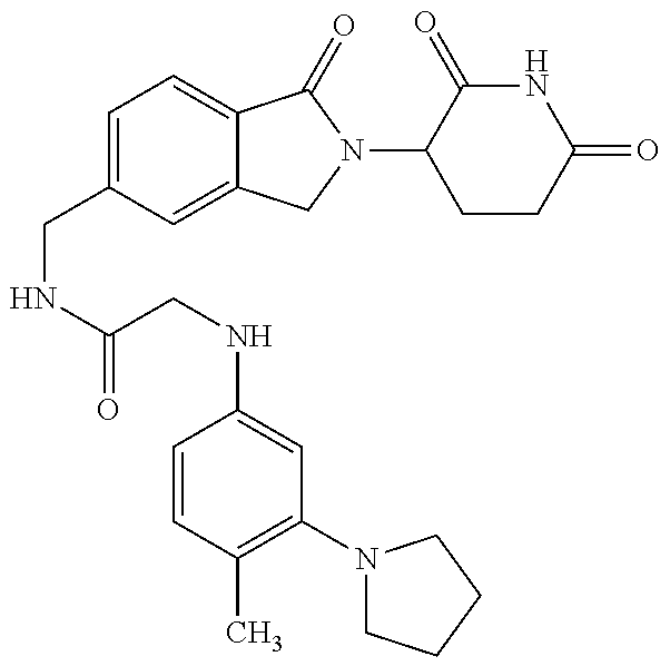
C(NC(=O)CNC1=CC(N2CCCC2)=C(C)C=C1)C1=CC=C2C(=C1)CN(C1CCC(=O)NC1=O)C2=O
